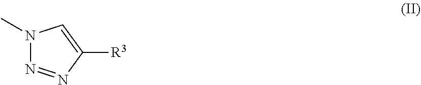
N1(C)N=NC([R3])=C1
